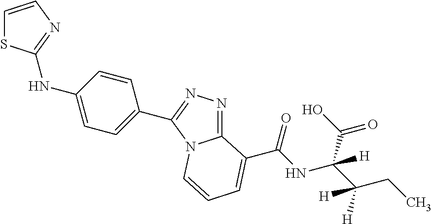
C1=CN=C(NC2=CC=C(C3=NN=C4N3C=CC=C4C(NC(C(CC)([H])[H])(C(O)=O)[H])=O)C=C2)S1
